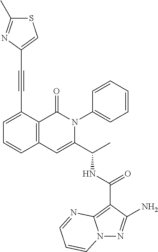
N12N=C(N)C(C(NC(C3=CC4=C(C(=O)N3C3=CC=CC=C3)C(C#CC3=CSC(C)=N3)=CC=C4)C)=O)=C1N=CC=C2
